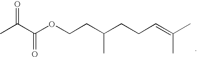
O(CCC(CCC=C(C)C)C)C(C(C)=O)=O
